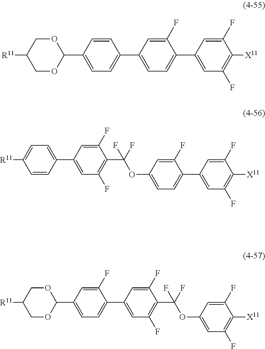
O1CC([R11])COC1C1=CC=C(C2=CC=C(C3=CC(F)=C([X11])C(F)=C3)C(F)=C2)C=C1.C1=C(C2=CC(F)=C(C(OC3=CC=C(C4=CC(F)=C([X11])C(F)=C4)C(F)=C3)(F)F)C(F)=C2)C=CC([R11])=C1.O1CC([R11])COC1C1=CC=C(C2=CC(F)=C(C(OC3=CC(F)=C([X11])C(F)=C3)(F)F)C(F)=C2)C(F)=C1
